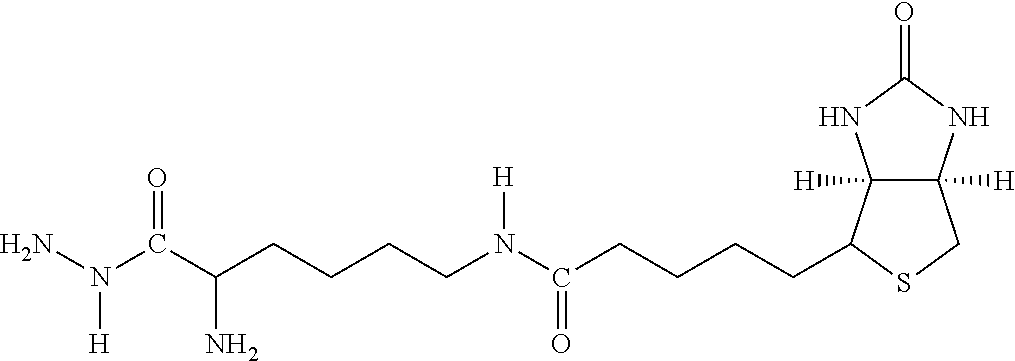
C12([H])C([H])(C(CCCCC(N(CCCCC(C(N(N)[H])=O)N)[H])=O)SC1)NC(=O)N2
